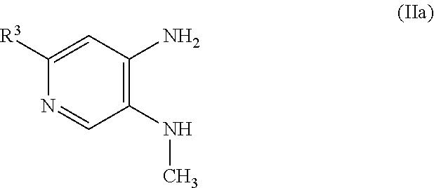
C1([R3])=CC(N)=C(NC)C=N1
